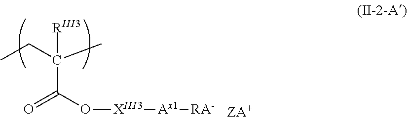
C(C(O[XIII3][Ax1][RA-])=O)([RIII3])(C)CC
